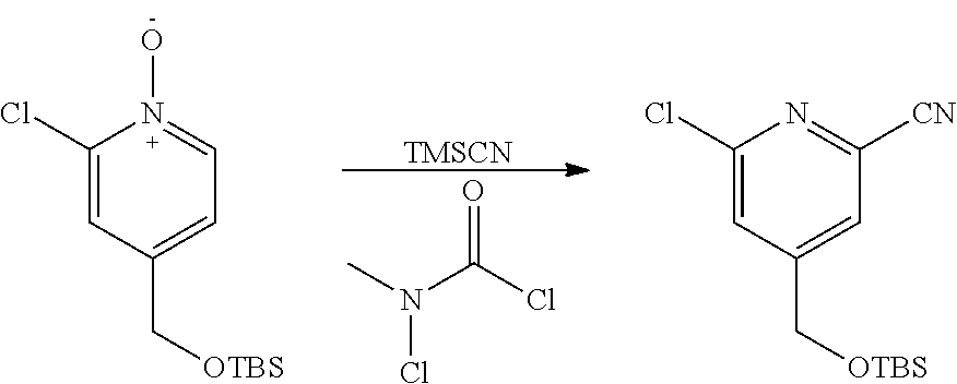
CN(C(Cl)=O)Cl.[TMSCN].C1(Cl)=CC(C[OTBS])=CC=N1O.C1(Cl)=CC(C[OTBS])=CC([CN])=N1
